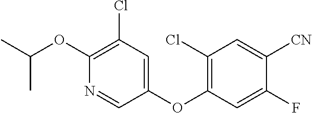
C1(OC2=C(Cl)C=C([CN])C(F)=C2)=CC(Cl)=C(OC(C)C)N=C1
